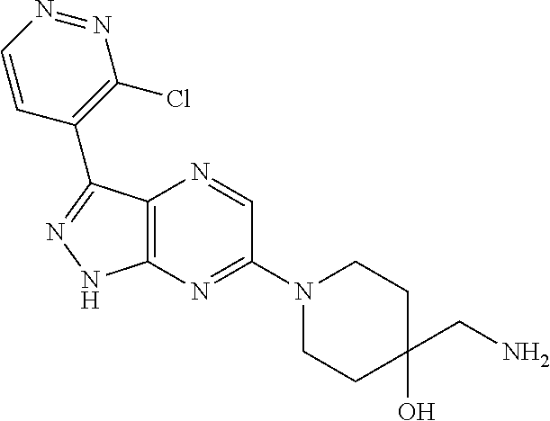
C12=C(N=C(N3CCC(O)(CN)CC3)C=N1)NN=C2C1=C(Cl)N=NC=C1
